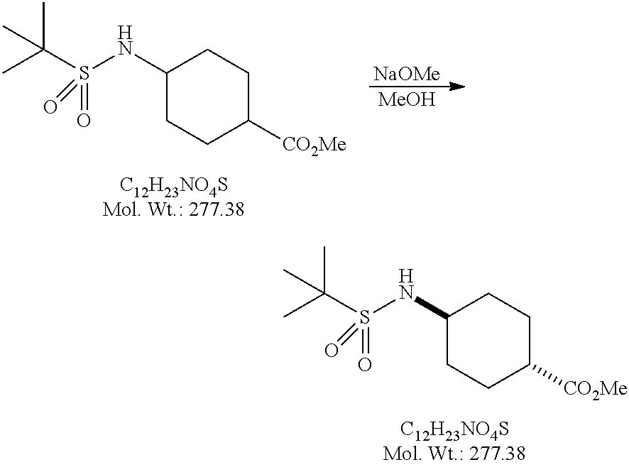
C1(NS(C(C)(C)C)(=O)=O)CCC([CO2Me])CC1.C1(NS(C(C)(C)C)(=O)=O)CCC([CO2Me])CC1.[NaOMe].[MeOH]
